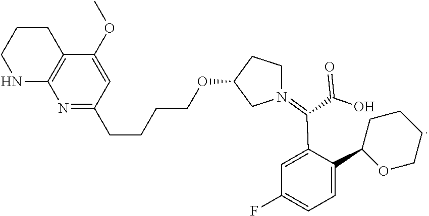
C1CCNC2=C1C(OC)=CC(CCCCOC1CN(=C(C3=CC(F)=CC=C3C3OCCCC3)C(O)=O)CC1)=N2
